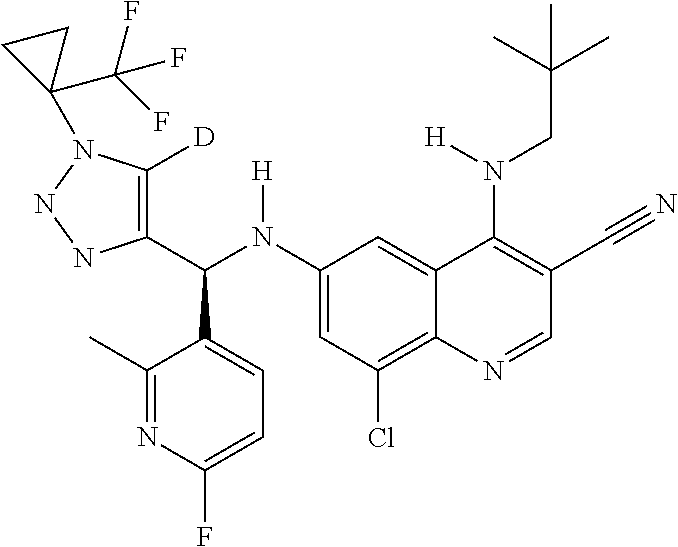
C1(N(C(C2=C([D])N(C3(C(F)(F)F)CC3)NN2)C2=CC=C(F)N=C2C)[H])=CC(Cl)=C2C(=C1)C(N(CC(C)(C)C)[H])=C(C#N)C=N2
